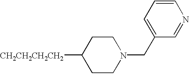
C1CN(CC2=CC=CN=C2)CCC1[CH2CH2CH2CH2]
